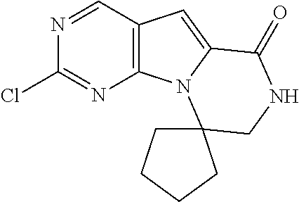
N1=CC2=C(N=C1Cl)N1C(=C2)C(=O)NCC12CCCC2
